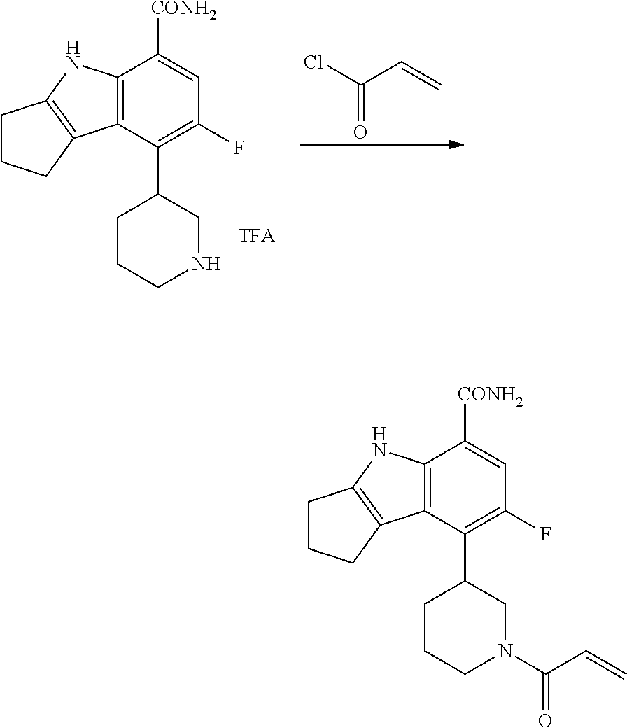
C12=C(C(C3CN(C(C=C)=O)CCC3)=C(F)C=C1[CONH2])C1=C(N2)CCC1.C12=C(C(C3CNCCC3)=C(F)C=C1[CONH2])C1=C(N2)CCC1.ClC(C=C)=O.[TFA]
